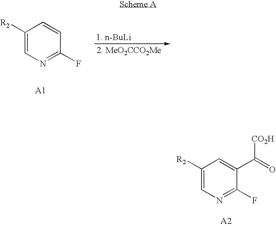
C1([R2])=CN=C(F)C=C1.C1([R2])=CN=C(F)C(C(=O)[CO2H])=C1
